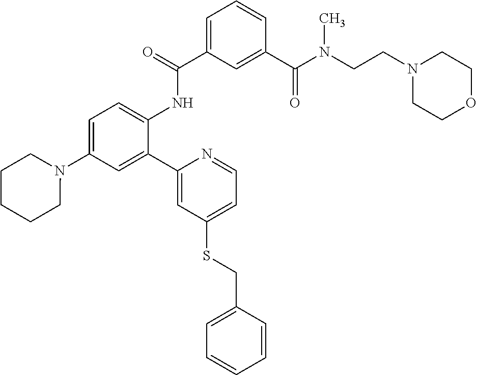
C1(N2CCCCC2)=CC=C(NC(C2=CC=CC(C(N(CCN3CCOCC3)C)=O)=C2)=O)C(C2=CC(SCC3=CC=CC=C3)=CC=N2)=C1
